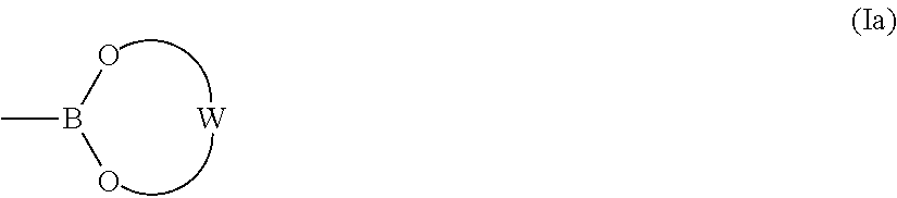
CB(O)O.[W]
